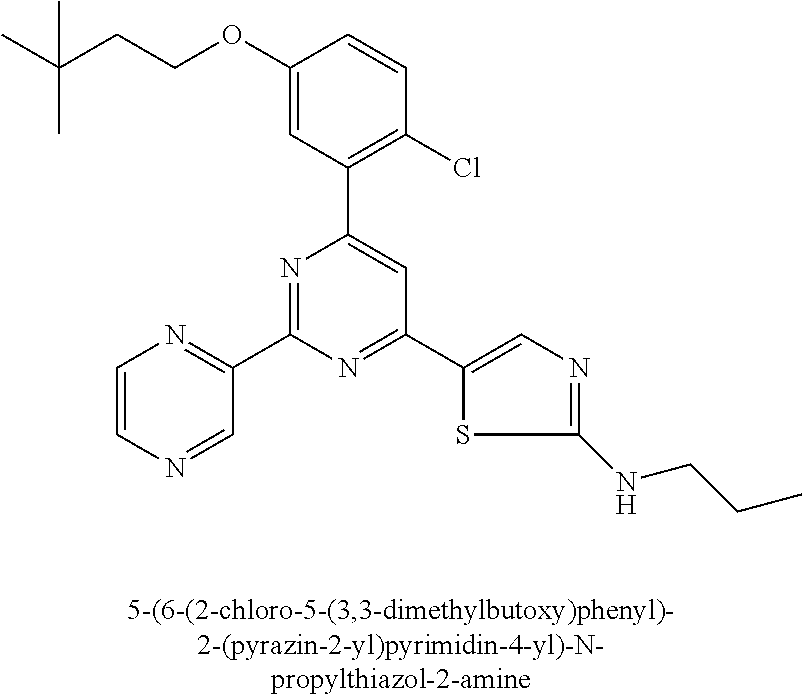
C1(OCCC(C)(C)C)=CC(C2=CC(C3=CN=C(NCCC)S3)=NC(C3=NC=CN=C3)=N2)=C(Cl)C=C1
